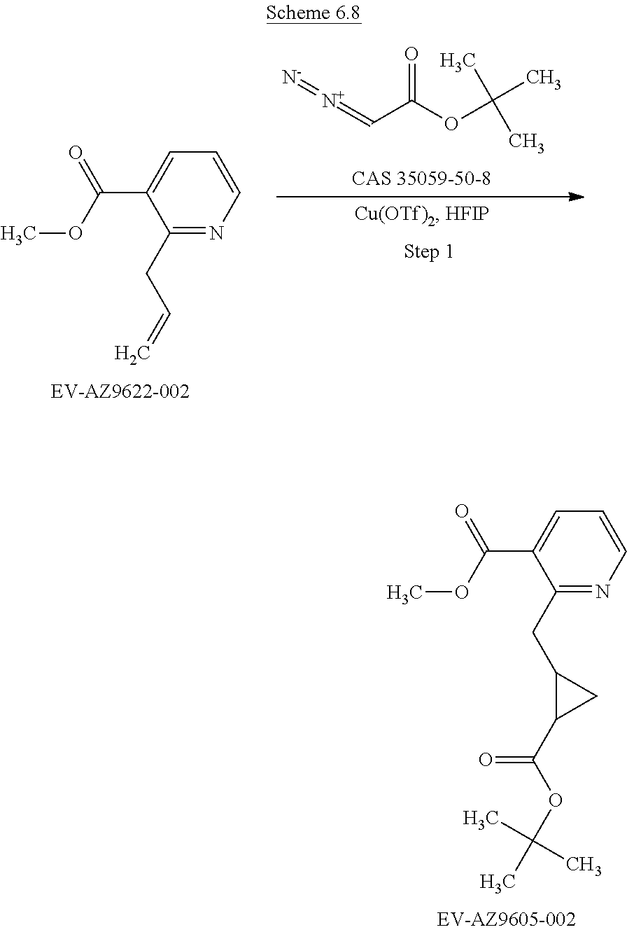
C1(CC=C)=NC=CC=C1C(OC)=O.O=C(OC(C)(C)C)C=[N+]=[N-].C1(CC2C(C(OC(C)(C)C)=O)C2)=NC=CC=C1C(OC)=O
